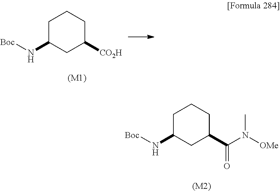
C1C(N[Boc])CC([CO2H])CC1.[(M1)].C1C(N[Boc])CC(C(=O)N(C)[OMe])CC1.[(M2)]
